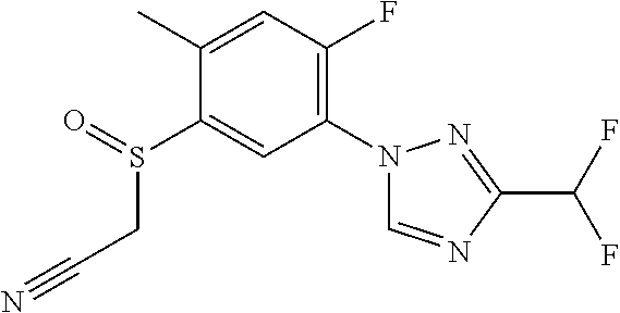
C1(C)=CC(F)=C(N2C=NC(C(F)F)=N2)C=C1S(CC#N)=O
